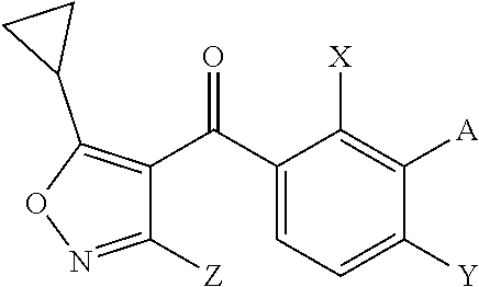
C1(C(=O)C2=C(C3CC3)ON=C2[Z])=CC=C([Y])C([A])=C1[X]
